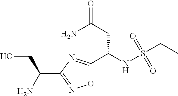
O1C(C(NS(CC)(=O)=O)CC(N)=O)=NC(C(CO)N)=N1
